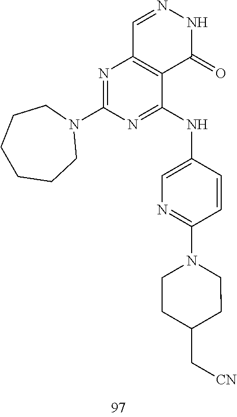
C1=NNC(=O)C2=C1N=C(N1CCCCCC1)N=C2NC1=CN=C(N2CCC(C[CN])CC2)C=C1
